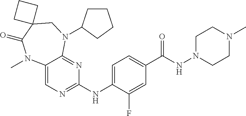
C12=CN=C(NC3=CC=C(C(NN4CCN(C)CC4)=O)C=C3F)N=C1N(C1CCCC1)CC1(C(=O)N2C)CCC1
